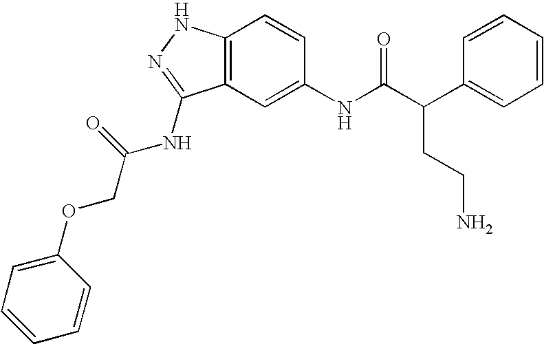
C12=C(C=C(NC(C(C3=CC=CC=C3)CCN)=O)C=C1)C(NC(=O)COC1=CC=CC=C1)=NN2
